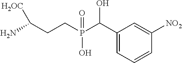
NC(CCP(C(C1=CC=CC([NO2])=C1)O)(=O)O)[H2OC]
